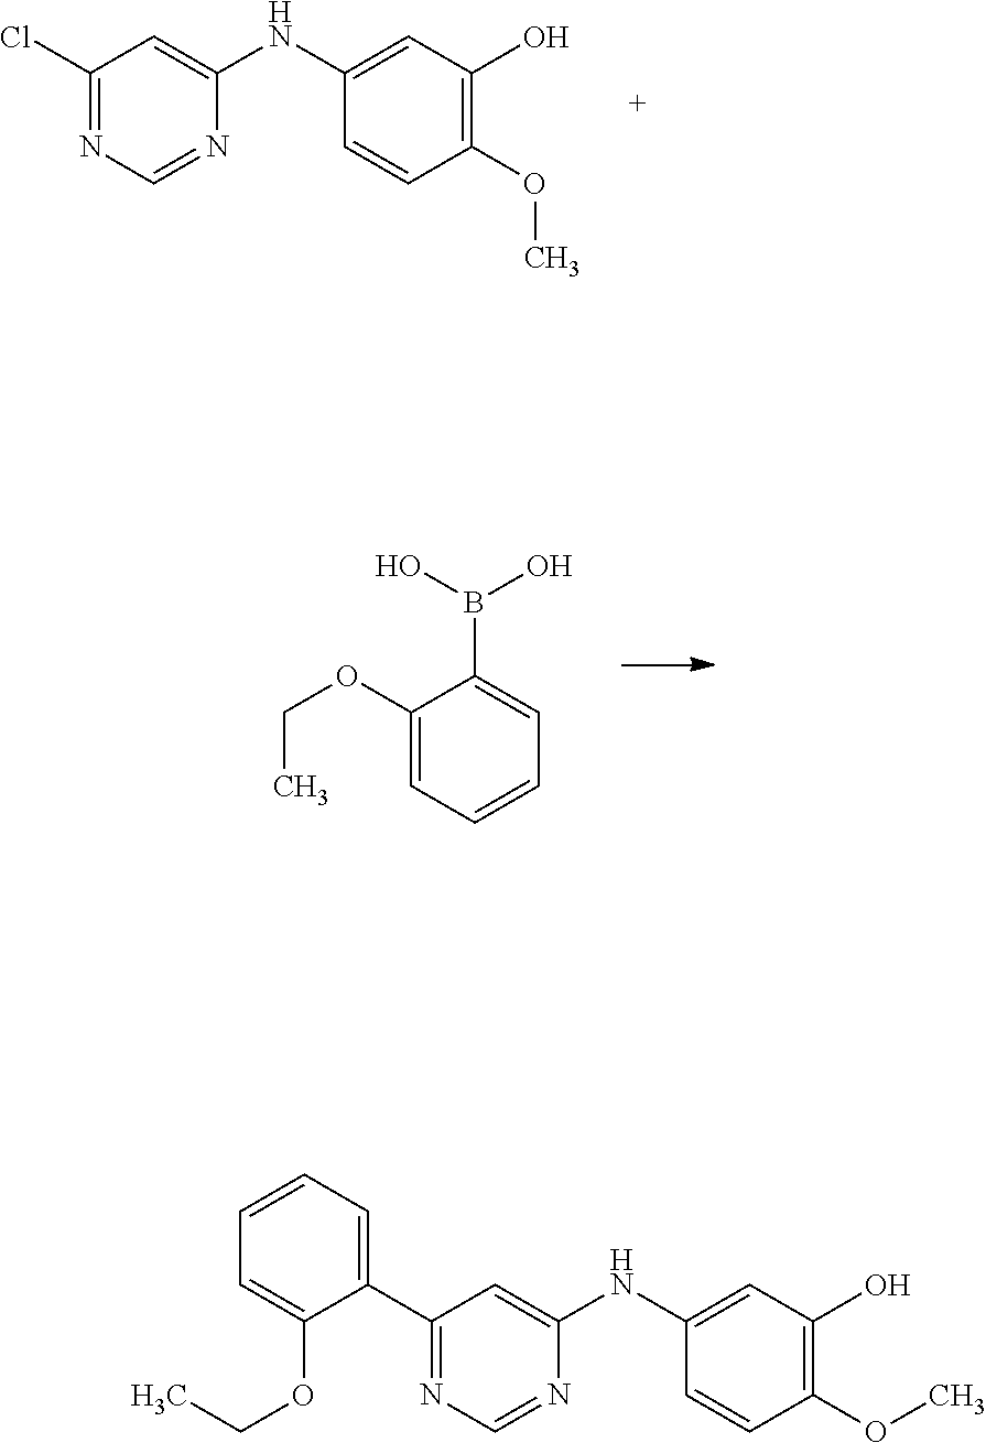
C1(Cl)=NC=NC(NC2=CC(O)=C(OC)C=C2)=C1.C1(OCC)=CC=CC=C1B(O)O.C1(C2=NC=NC(NC3=CC(O)=C(OC)C=C3)=C2)=CC=CC=C1OCC
